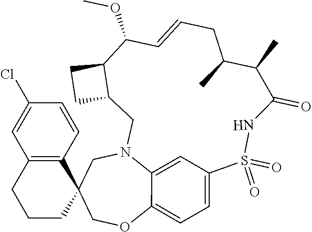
C1CC2(C3=C(C1)C=C(Cl)C=C3)COC1=CC=C3C=C1N(C2)CC1C(CC1)C(OC)C=CCC(C)C(C)C(=O)NS3(=O)=O
